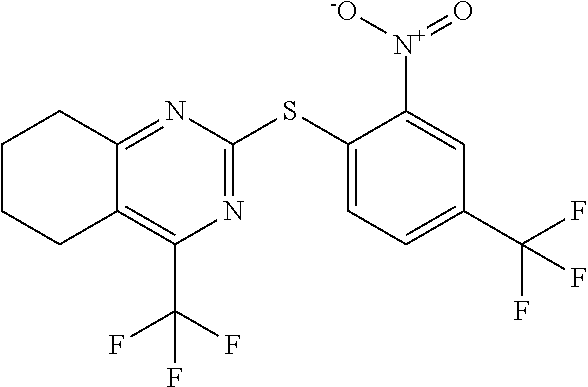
N1=C(SC2=CC=C(C(F)(F)F)C=C2[N+](=O)[-O])N=C2C(=C1C(F)(F)F)CCCC2
